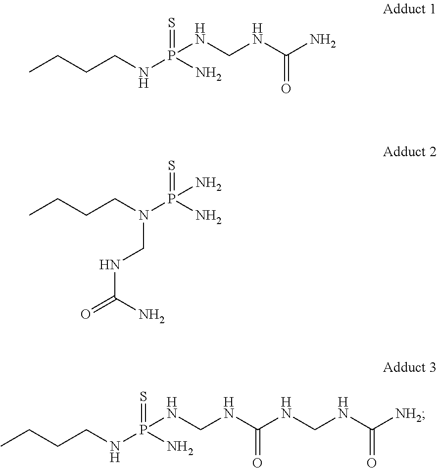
CCCCNP(NCNC(N)=O)(=S)N.CCCCN(P(N)(=S)N)CNC(=O)N.CCCCNP(NCNC(NCNC([NH2])=O)=O)(=S)N
